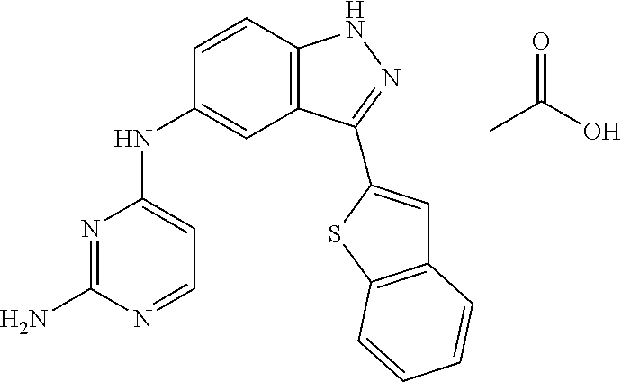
CC(O)=O.N1=C(N)N=CC=C1NC1=CC2=C(C=C1)NN=C2C1=CC2=C(S1)C=CC=C2
